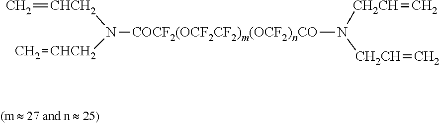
[CHCH2](N([CHCH2]=C)[COCF2(OCF2CF2)m(OCF2)nCO]N([CH2CH]=C)[CH2CH]=C)=C
